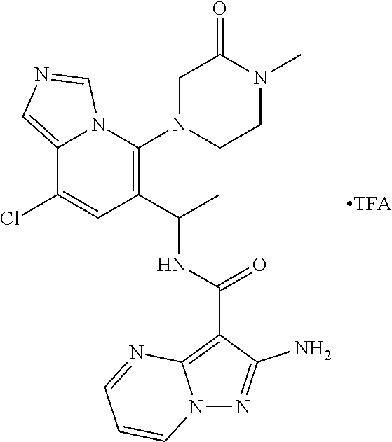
N12C(=CN=C1)C(Cl)=CC(C(C)NC(C1=C3N(N=C1N)C=CC=N3)=O)=C2N1CCN(C)C(=O)C1
